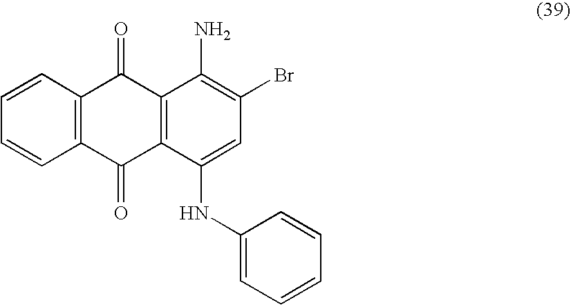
C12=C(C=CC=C1)C(=O)C1=C(C2=O)C(NC2=CC=CC=C2)=CC(Br)=C1N
